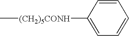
C[(CH2)5CONH]C1=CC=CC=C1
